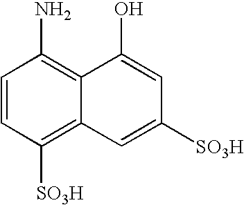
C1=CC([SO3H])=C2C(=C1N)C(O)=CC([SO3H])=C2
